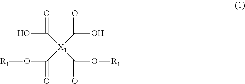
OC([X1](C(O)=O)(C(O[R1])=O)C(O[R1])=O)=O
